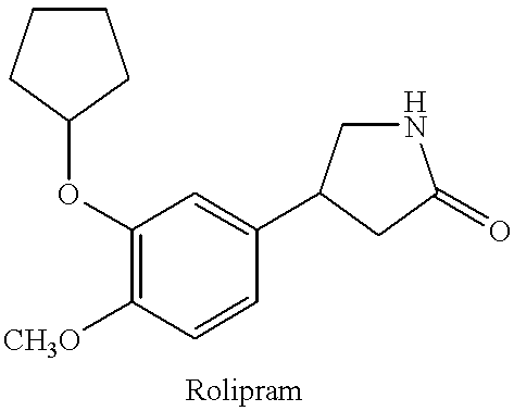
C1(OC2CCCC2)=C([CH3O])C=CC(C2CNC(=O)C2)=C1
